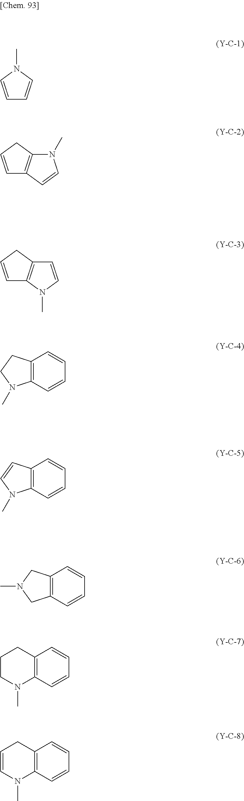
C1=CN(C)C=C1.C1=CCC2=C1C=CN2C.C1=CCC2=C1N(C)C=C2.C12=C(C=CC=C1)N(C)CC2.C12=C(C=CC=C1)N(C)C=C2.C12=C(C=CC=C1)CN(C)C2.C12=C(C=CC=C1)N(C)CCC2.C12=C(C=CC=C1)N(C)C=CC2
